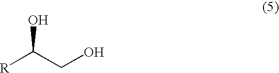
OC(CO)[R]
